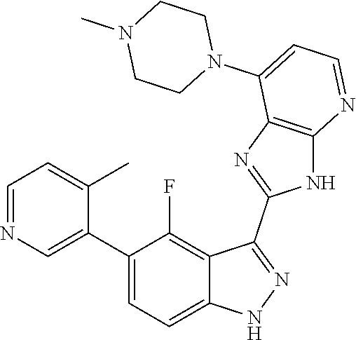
C1=NC=C(C2=CC=C3C(=C2F)C(C2=NC4=C(N2)N=CC=C4N2CCN(C)CC2)=NN3)C(C)=C1
